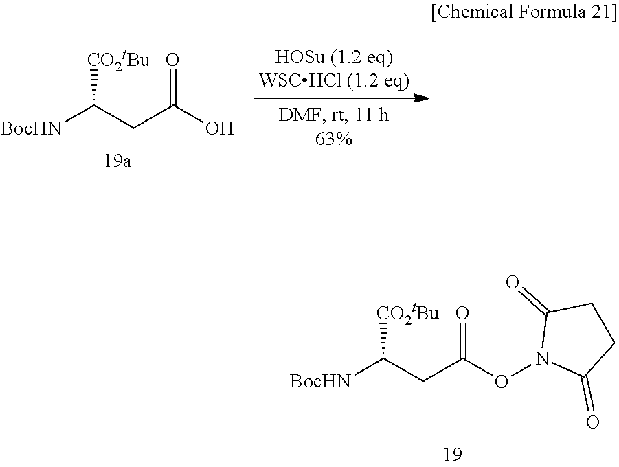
O=C(O)CC([BocHN])[CO2tBu].O=C(ON1C(=O)CCC1=O)CC([BocHN])[CO2tBu]
